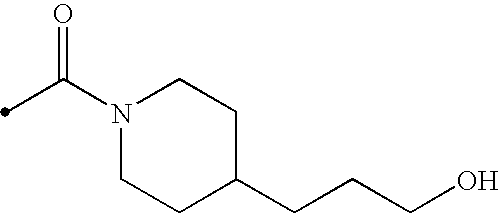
N1(C(=O)C)CCC(CCCO)CC1
